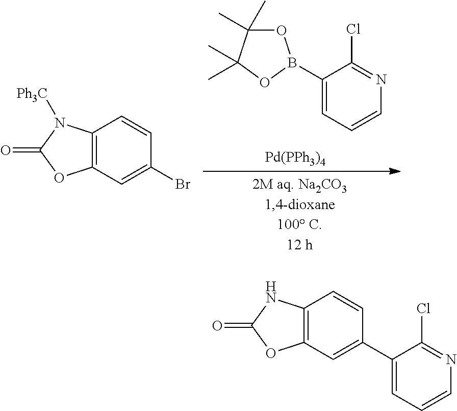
C1(B2OC(C)(C)C(C)(C)O2)=CC=CN=C1Cl.[Pd(PPh3)4].C12=C(C=C(Br)C=C1)OC(=O)N2[Ph3C].C12=C(C=C(C3=CC=CN=C3Cl)C=C1)OC(=O)N2
